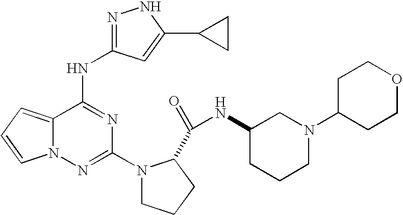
C12=CC=CN1N=C(N1CCCC1C(=O)NC1CCCN(C3CCOCC3)C1)N=C2NC1=NNC(C2CC2)=C1
